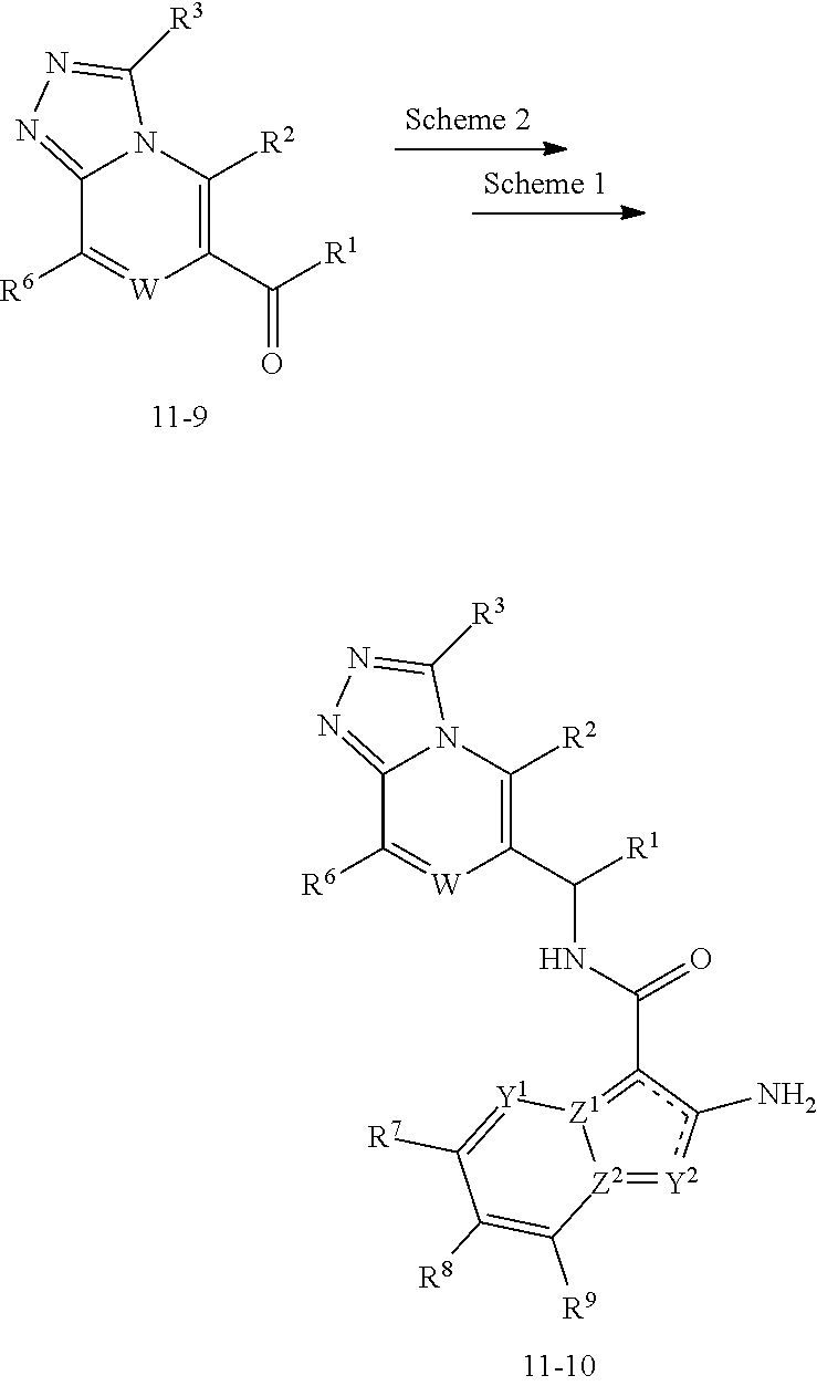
C12=NN=C([R3])N1C([R2])=C(C([R1])=O)[W]=C2[R6].[Z2]12=[Y2]c(N)c(C(NC(C3=C([R2])N4C(=NN=C4[R3])C([R6])=[W]3)[R1])=O)=[Z1]1[Y1]=C([R7])C([R8])=C2[R9]
